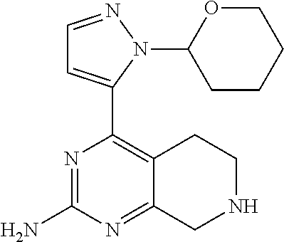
N1=C(N)N=C2C(=C1C1=CC=NN1C1CCCCO1)CCNC2
